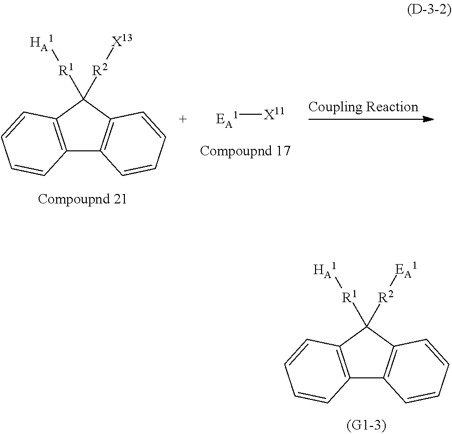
[EA1][X11].C12=C(C([R1][HA1])([R2][X13])C3=C1C=CC=C3)C=CC=C2.C12=C(C([R1][HA1])([R2][EA1])C3=C1C=CC=C3)C=CC=C2
